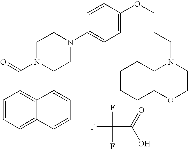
FC(C(O)=O)(F)F.C1=CC=C2C(=C1C(N1CCN(C3=CC=C(OCCCN4C5C(OCC4)CCCC5)C=C3)CC1)=O)C=CC=C2
